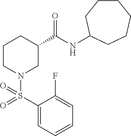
C1(S(=O)(=O)N2CC(C(NC3CCCCCC3)=O)CCC2)=CC=CC=C1F
